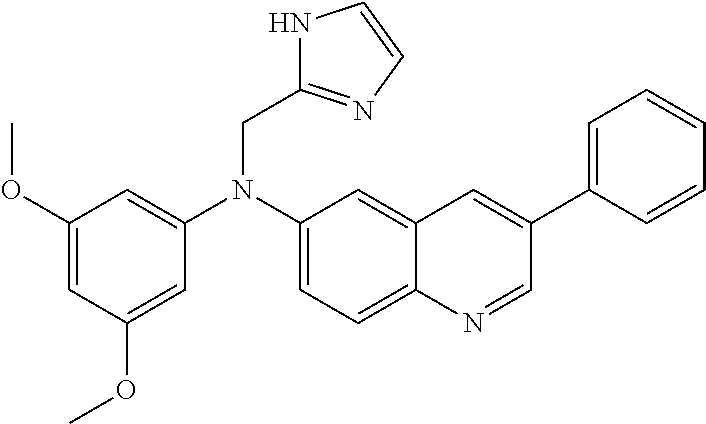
C1(OC)=CC(OC)=CC(N(C2=CC=C3C(=C2)C=C(C2=CC=CC=C2)C=N3)CC2=NC=CN2)=C1
